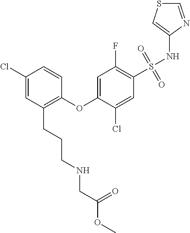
C1(Cl)=CC(CCCNCC(OC)=O)=C(OC2=CC(F)=C(S(NC3=CSC=N3)(=O)=O)C=C2Cl)C=C1
